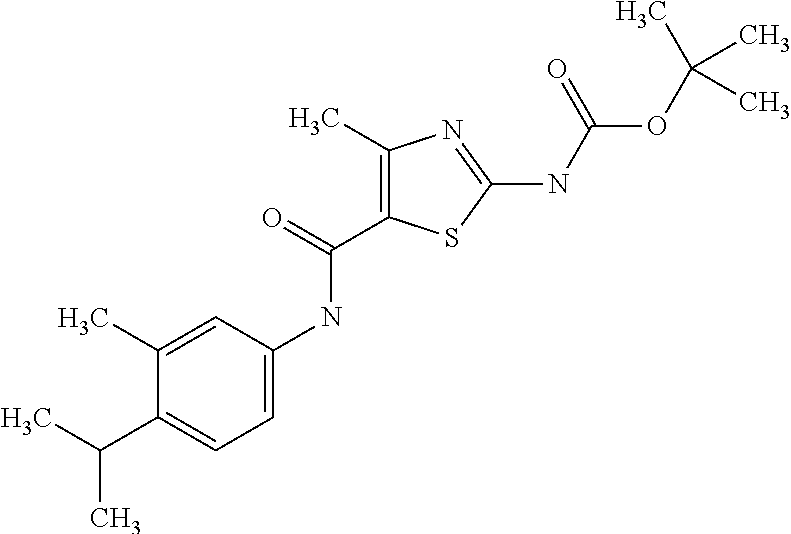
C1=C(NC(C2=C(C)N=C(NC(OC(C)(C)C)=O)S2)=O)C=C(C)C(C(C)C)=C1
